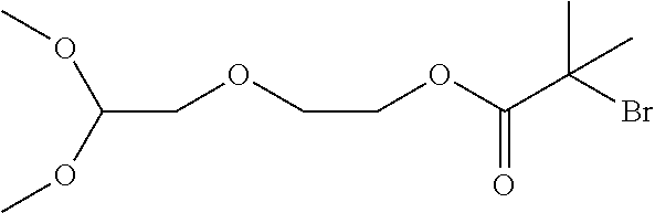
C(OCCOC(C(Br)(C)C)=O)C(OC)OC
